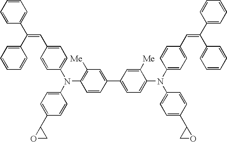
C1(N(C2=CC=C(C3OC3)C=C2)C2=CC=C(C=C(C3=CC=CC=C3)C3=CC=CC=C3)C=C2)=C([Me])C=C(C2=CC=C(N(C3=CC=C(C=C(C4=CC=CC=C4)C4=CC=CC=C4)C=C3)C3=CC=C(C4CO4)C=C3)C([Me])=C2)C=C1
